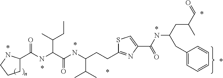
*.*.C1C(C(NC(C(C)CC)C(NC(C(C)C)CCC2=NC(C(NC(CC(C)C=O)CC3=CC=CC=C3)=O)=CS2)=O)=O)NCC1
